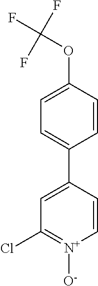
C1=C(C2=CC=C(OC(F)(F)F)C=C2)C=C[N+]([O-])=C1Cl
